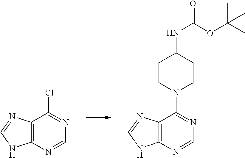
C12=C(C(Cl)=NC=N1)N=CN2.C12=C(C(N3CCC(NC(OC(C)(C)C)=O)CC3)=NC=N1)N=CN2
